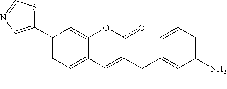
C1(C2=CN=CS2)=CC=C2C(=C1)OC(=O)C(CC1=CC(N)=CC=C1)=C2C
